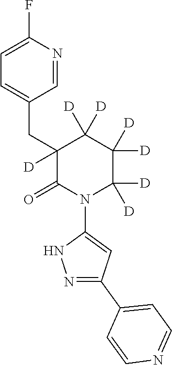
C1=C(F)N=CC(CC2([D])C(=O)N(C3=CC(C4=CC=NC=C4)=NN3)C([D])([D])C([D])([D])C2([D])[D])=C1
